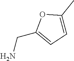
CC1=CC=C(CN)O1
